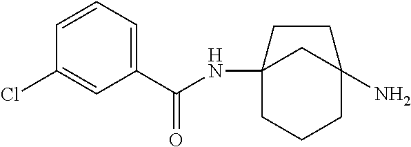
C12(NC(=O)C3=CC=CC(Cl)=C3)CCCC(N)(C1)CC2
